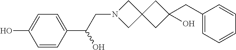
OC1=CC=C(C(O)CN2CC3(C2)CC(CC2=CC=CC=C2)(O)C3)C=C1
